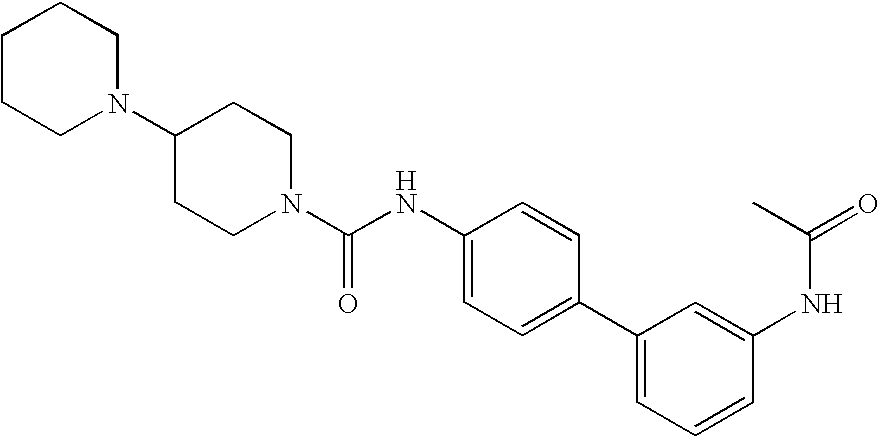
C1CCN(C2CCN(C(NC3=CC=C(C4=CC=CC(NC(=O)C)=C4)C=C3)=O)CC2)CC1
